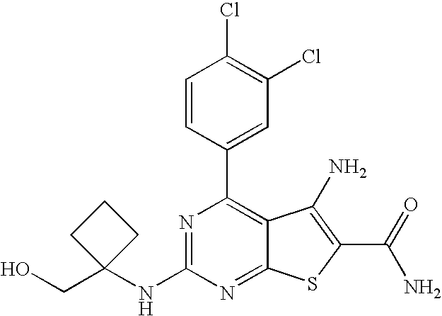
C1=CC(C2=C3C(=NC(NC4(CO)CCC4)=N2)SC(C(N)=O)=C3N)=CC(Cl)=C1Cl
